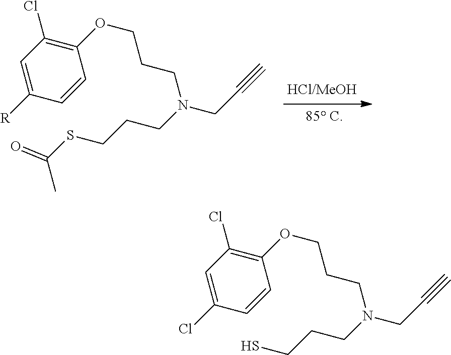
C1=CC(OCCCN(CC#C)CCCSC(C)=O)=C(Cl)C=C1[R].C1=CC(OCCCN(CC#C)CCCS)=C(Cl)C=C1Cl
